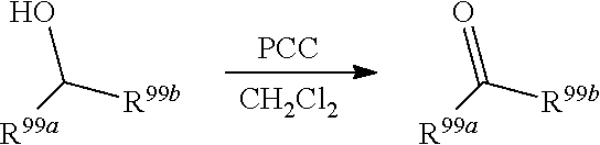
[PCC].[CH2Cl2].C(O)([R99a])[R99b].C(=O)([R99a])[R99b]
